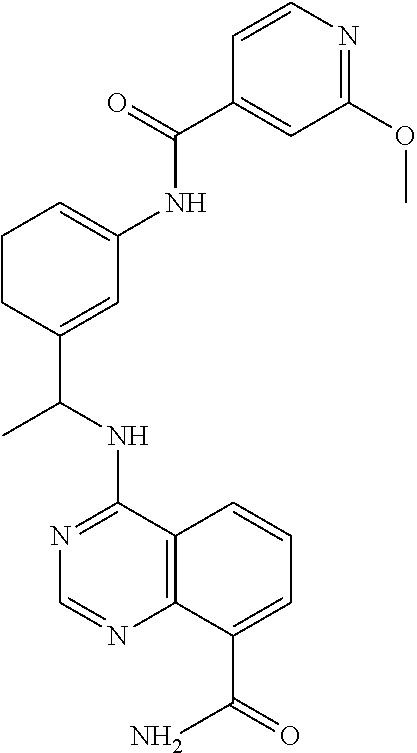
N1=C(NC(C2=CC(NC(C3=CC(OC)=NC=C3)=O)=CCC2)C)C2=C(N=C1)C(C(=O)N)=CC=C2
